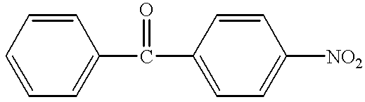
C1=CC=CC(C(C2=CC=C([NO2])C=C2)=O)=C1
